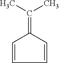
C1=CC(=C(C)C)C=C1
